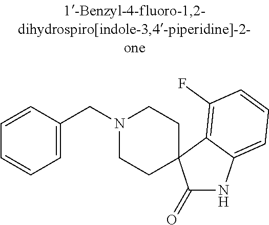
N1(CC2=CC=CC=C2)CCC2(CC1)C(=O)NC1=CC=CC(F)=C12
